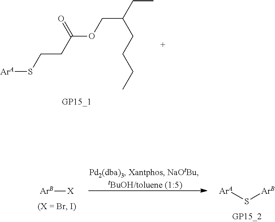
[ArA]SCCC(OCC(CC)CCCC)=O.[ArA]S[ArB].[ArB][X]
